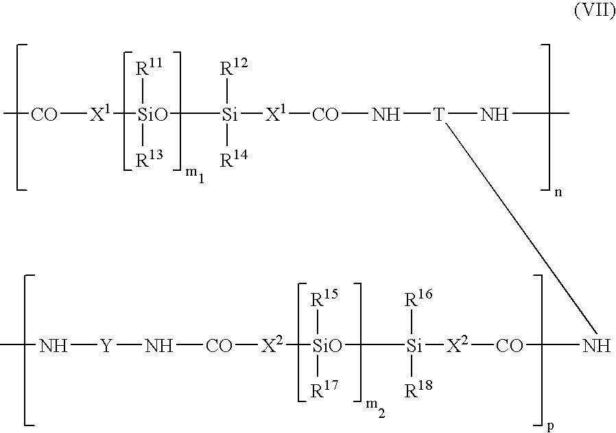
C[CO][X1][SiO]([R11])([R13])[Si]([R12])([R14])[X1][CO]N[T](NC)N[CO][X2][Si]([R18])([R16])[SiO]([R15])([R17])[X2][CO]N[Y]NC
